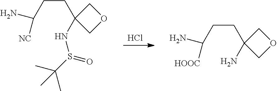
Cl.NC(CCC1(N)COC1)[HOOC].NC(CCC1(NS(=O)C(C)(C)C)COC1)[NC]
